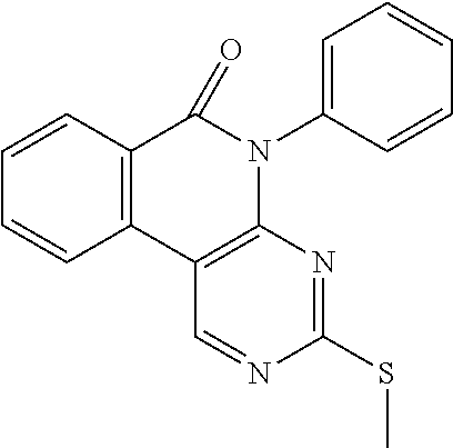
C12=C(C3=C(N(C4=CC=CC=C4)C1=O)N=C(SC)N=C3)C=CC=C2
